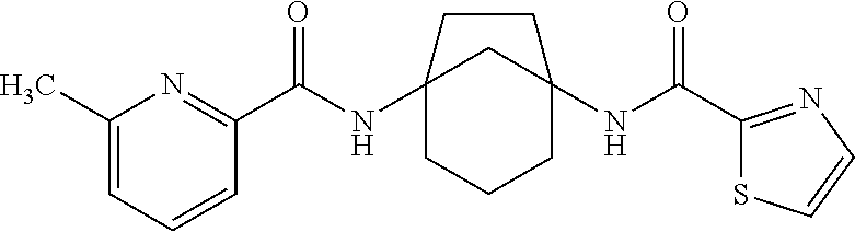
C12(NC(C3=NC(C)=CC=C3)=O)CCCC(NC(C3=NC=CS3)=O)(C1)CC2
